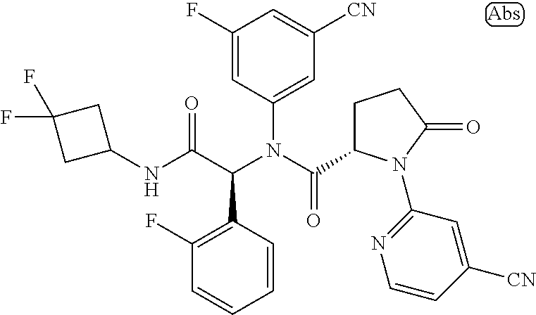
C1(N(C(C2CCC(=O)N2C2=NC=CC([CN])=C2)=O)C(C(NC2CC(F)(F)C2)=O)C2=C(F)C=CC=C2)=CC([CN])=CC(F)=C1
